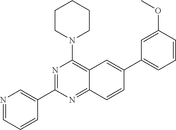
N1=C(C2=CN=CC=C2)N=C2C(=C1N1CCCCC1)C=C(C1=CC=CC(OC)=C1)C=C2
